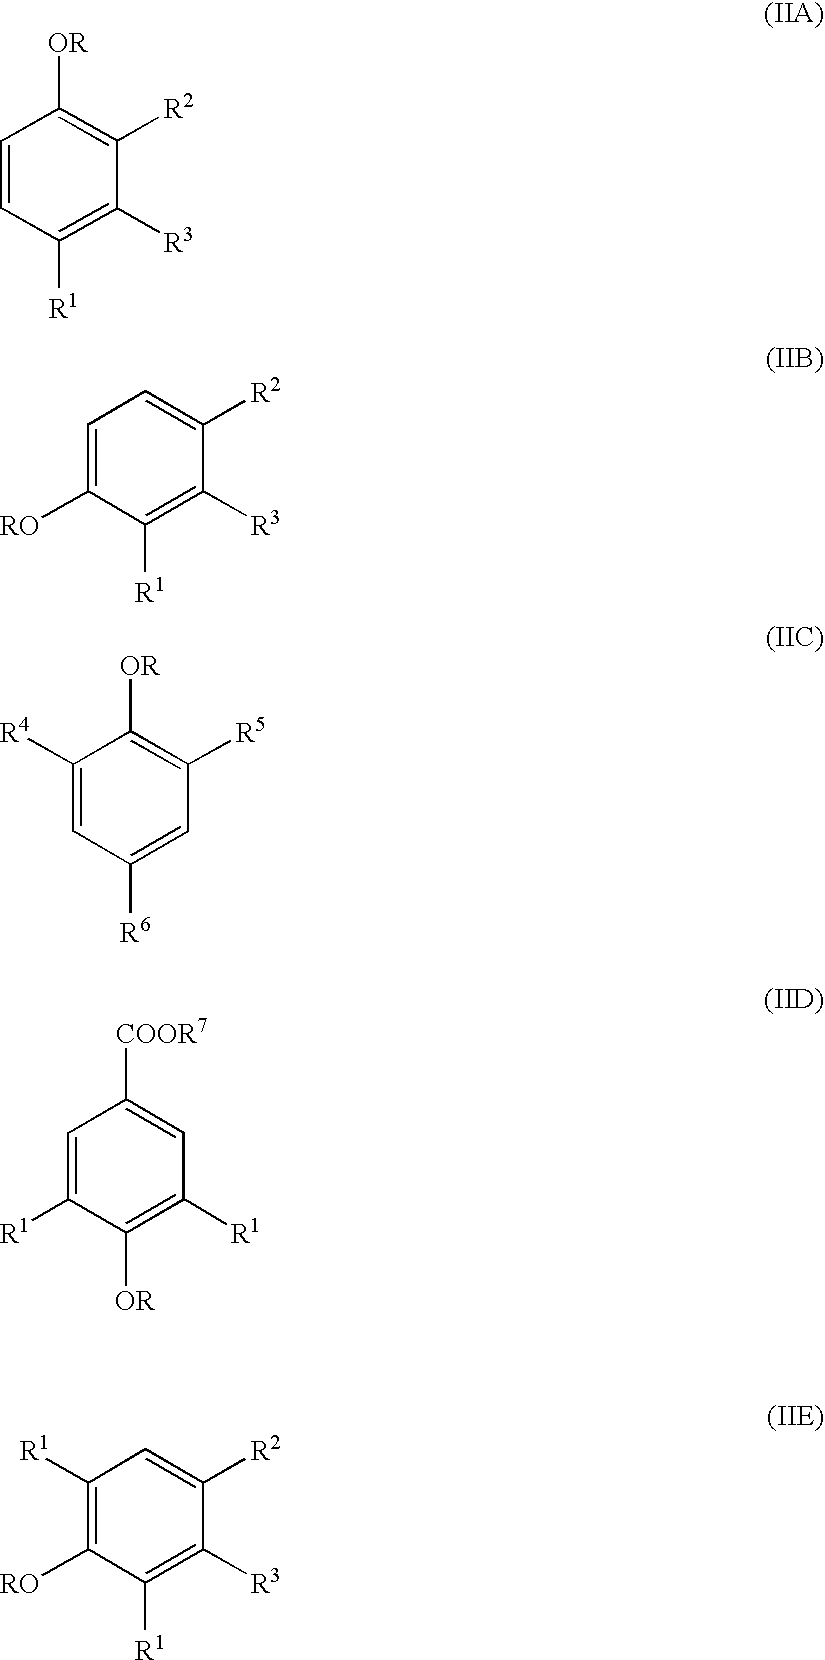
C1=CC([R1])=C([R3])C([R2])=C1[OR].C1=C([RO])C([R1])=C([R3])C([R2])=C1.C1([R4])=CC([R6])=CC([R5])=C1[OR].C1=C([R1])C([OR])=C([R1])C=C1[COOR7].C1([R1])=C([RO])C([R1])=C([R3])C([R2])=C1
